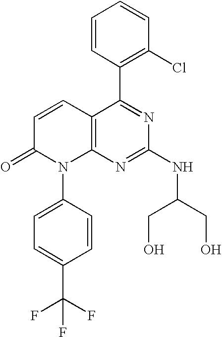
C1=CC(C2=NC(NC(CO)CO)=NC3=C2C=CC(=O)N3C2=CC=C(C(F)(F)F)C=C2)=C(Cl)C=C1
